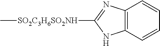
C12=C(C=CC=C1)NC([SO2C3H6SO2NH]C)=N2
